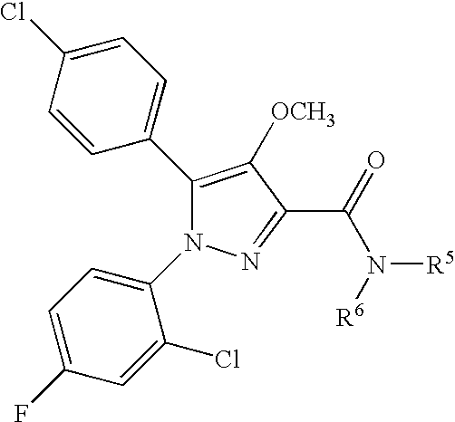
C1(Cl)=CC=C(C2=C([OCH3])C(C(=O)N([R6])[R5])=NN2C2=CC=C(F)C=C2Cl)C=C1
